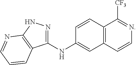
C1=CC2=C(C=C1NC1=NNC3=C1C=CC=N3)C=CN=C2[CF3]
